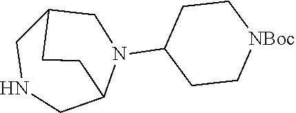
C12CNCC(N(C3CC[NBoc]CC3)C1)CC2
